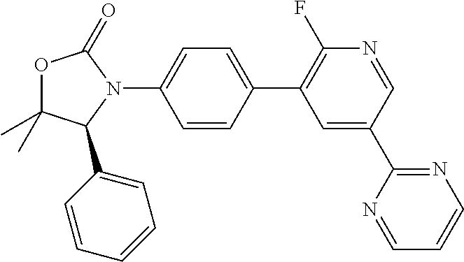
O1C(C)(C)C(C2=CC=CC=C2)N(C2=CC=C(C3=C(F)N=CC(C4=NC=CC=N4)=C3)C=C2)C1=O
